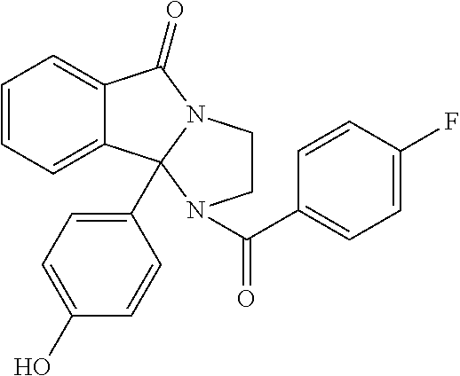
C12=CC=CC=C1C1(C3=CC=C(O)C=C3)N(C2=O)CCN1C(C1=CC=C(F)C=C1)=O
